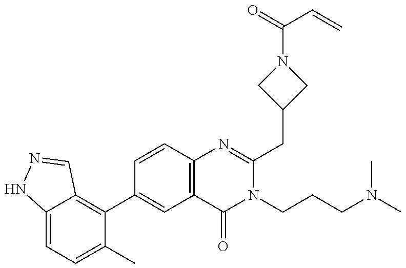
C12=CC=C(C)C(C3=CC4=C(C=C3)N=C(CC3CN(C(=O)C=C)C3)N(CCCN(C)C)C4=O)=C1C=NN2
